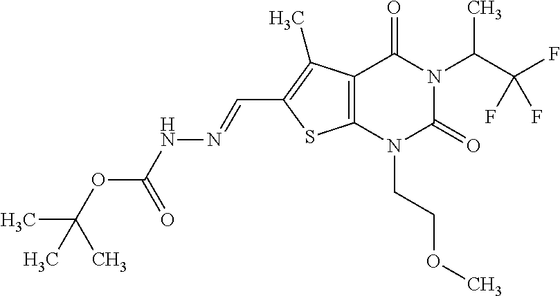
C12=C(N(CCOC)C(=O)N(C(C(F)(F)F)C)C1=O)SC(C=NNC(OC(C)(C)C)=O)=C2C
